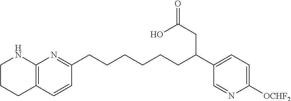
C1CCC2=C(N1)N=C(CCCCCCC(C1=CC=C([OCHF2])N=C1)CC(=O)O)C=C2
